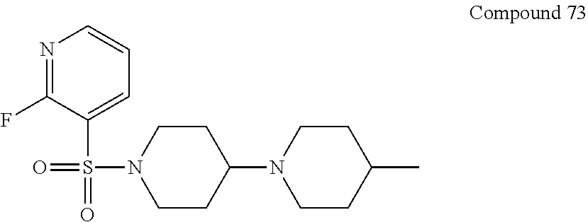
S(N1CCC(N2CCC(C)CC2)CC1)(C1=CC=CN=C1F)(=O)=O
